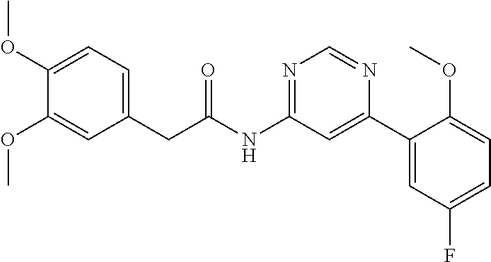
C1(CC(NC2=NC=NC(C3=CC(F)=CC=C3OC)=C2)=O)=CC=C(OC)C(OC)=C1
